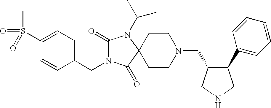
C1(S(C)(=O)=O)=CC=C(CN2C(=O)N(C(C)C)C3(C2=O)CCN(CC2C(C4=CC=CC=C4)CNC2)CC3)C=C1
